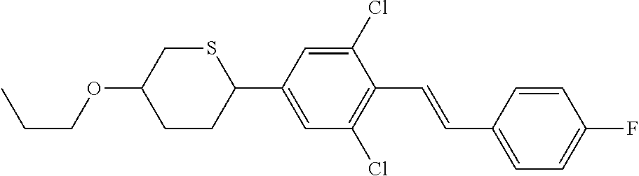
CCCOC1CCC(C2=CC(Cl)=C(C=CC3=CC=C(F)C=C3)C(Cl)=C2)SC1
